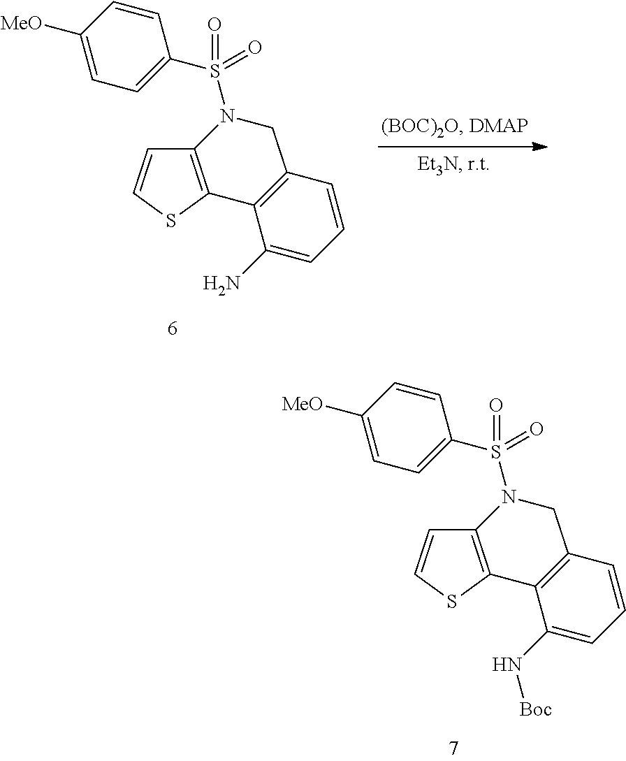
C12=C(SC=C1)C1=C(CN2S(=O)(=O)C2=CC=C([MeO])C=C2)C=CC=C1N.C12=C(SC=C1)C1=C(CN2S(=O)(=O)C2=CC=C([MeO])C=C2)C=CC=C1N[Boc]
